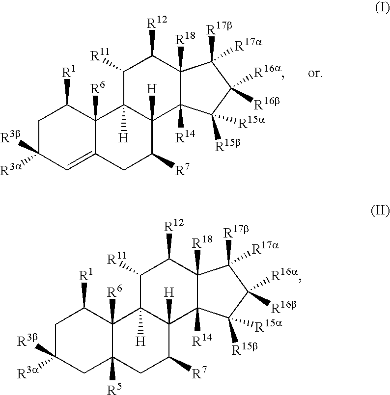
C1C([R3b])([R3a])C=C2C([R6])(C1[R1])C1([H])C([H])(C([R7])C2)C2([R14])C([R18])(C([R12])C1[R11])C([R17b])([R17a])C([R16b])([R16a])C2([R15b])[R15a].C1C([R3b])([R3a])CC2([R5])C([R6])(C1[R1])C1([H])C([H])(C([R7])C2)C2([R14])C([R18])(C([R12])C1[R11])C([R17b])([R17a])C([R16b])([R16a])C2([R15b])[R15a]
